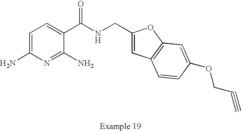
C1=C(N)N=C(N)C(C(NCC2=CC3=C(O2)C=C(OCC#C)C=C3)=O)=C1
